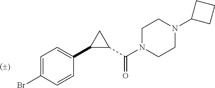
C1=C(Br)C=CC(C2C(C(N3CCN(C4CCC4)CC3)=O)C2)=C1
